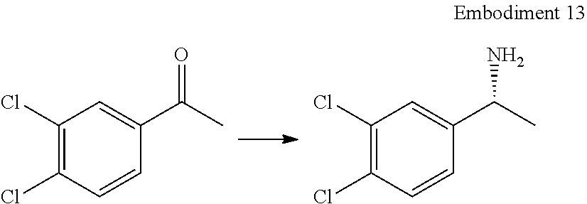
C1(Cl)=C(Cl)C=CC(C(C)=O)=C1.C1(Cl)=C(Cl)C=CC(C(C)N)=C1
